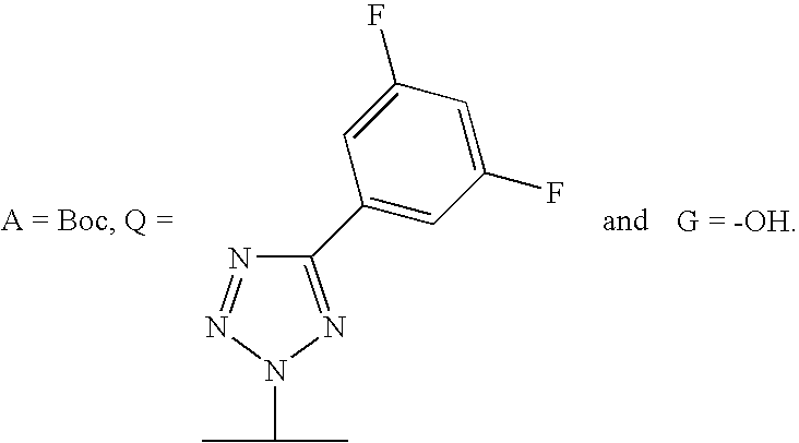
N1=NN(C(C)C)N=C1C1=CC(F)=CC(F)=C1
